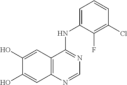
C1(O)=CC2=C(C=C1O)N=CN=C2NC1=CC=CC(Cl)=C1F
